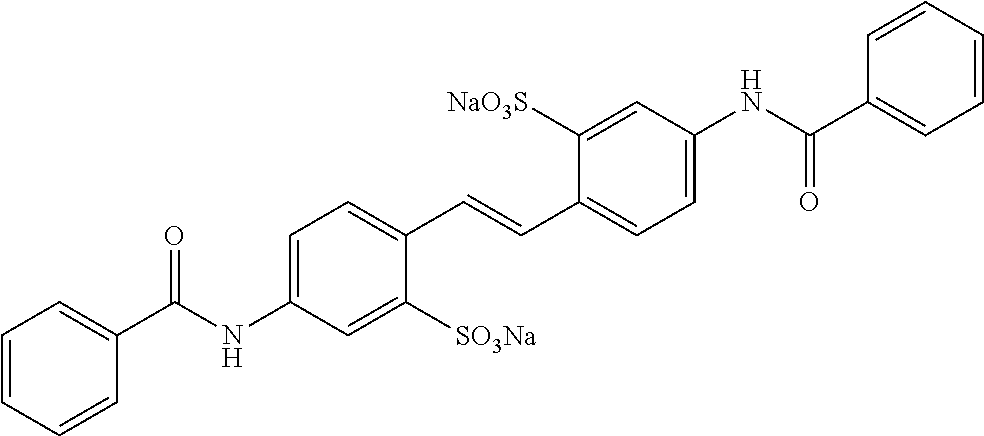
O=C(C1=CC=CC=C1)NC1=CC=C(C=CC2=CC=C(NC(=O)C3=CC=CC=C3)C=C2[NaO3S])C([SO3Na])=C1
